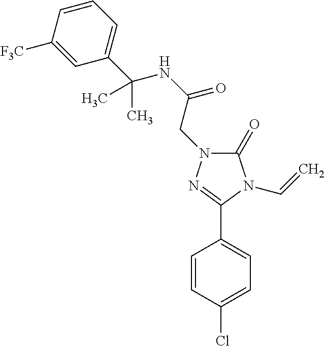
C1(Cl)=CC=C(C2=NN(CC(NC(C3=CC=CC([F3C])=C3)(C)C)=O)C(=O)N2C=C)C=C1
